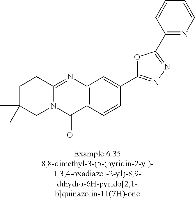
N12C(=NC3=C(C1=O)C=CC(C1=NN=C(C4=NC=CC=C4)O1)=C3)CCC(C)(C)C2
